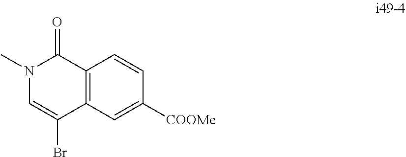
C1=C([COOMe])C=CC2=C1C(Br)=CN(C)C2=O
